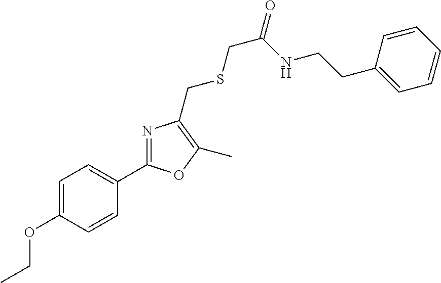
CCOC1=CC=C(C2=NC(CSCC(NCCC3=CC=CC=C3)=O)=C(C)O2)C=C1
